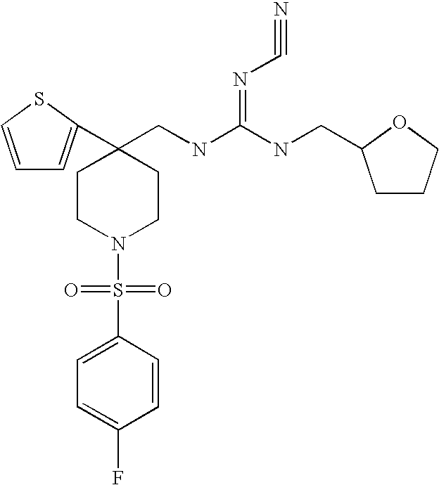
C1=CSC(C2(CNC(NCC3CCCO3)=NC#N)CCN(S(=O)(=O)C3=CC=C(F)C=C3)CC2)=C1
